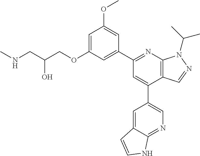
C(O)(CNC)COC1=CC(OC)=CC(C2=NC3=C(C(C4=CN=C5C(=C4)C=CN5)=C2)C=NN3C(C)C)=C1
